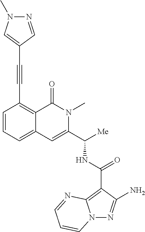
N(C(C1=CC2=CC=CC(C#CC3=CN(C)N=C3)=C2C(=O)N1C)[Me])C(C1=C2N(N=C1N)C=CC=N2)=O
